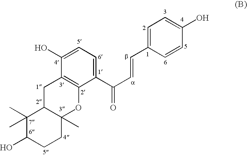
C1(C(C=CC2=CC=C(O)C=C2)=O)=CC=C(O)C2=C1OC1(C)C(C2)C(C)(C)C(O)CC1
